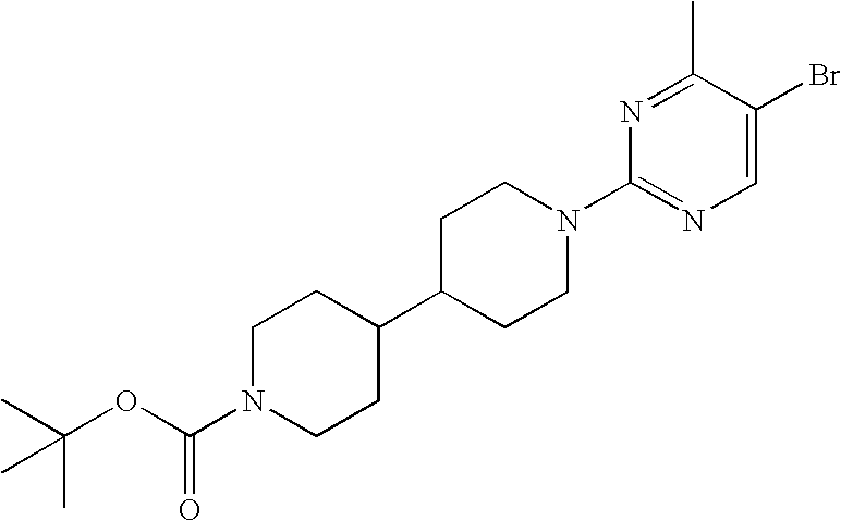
C1N(C(OC(C)(C)C)=O)CCC(C2CCN(C3=NC=C(Br)C(C)=N3)CC2)C1
